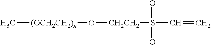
[(OCH2CH2)n](C)O[CH2CH2]S(C=C)(=O)=O
